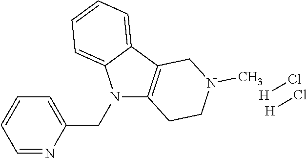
N1(CC2=CC=CC=N2)C2=C(C3=CC=CC=C13)CN(C)CC2.[H]Cl.[H]Cl
